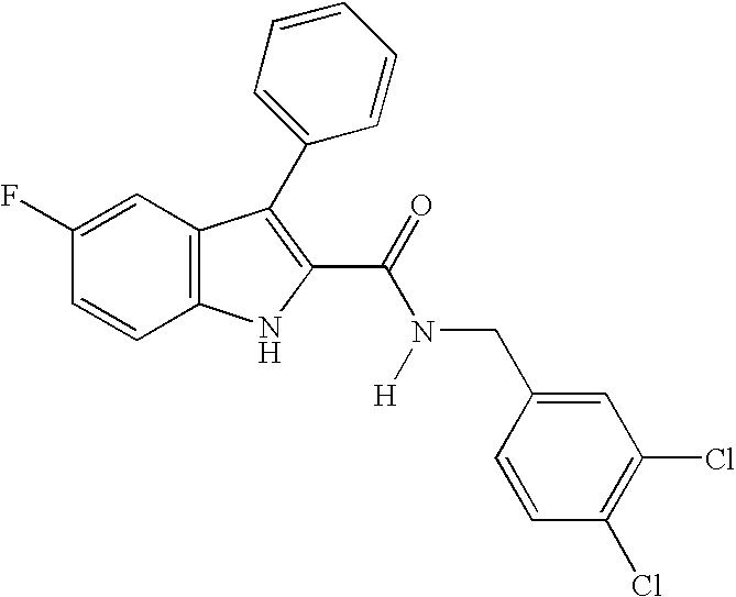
C1=C(F)C=CC2=C1C(C1=CC=CC=C1)=C(C(N(CC1=CC(Cl)=C(Cl)C=C1)[H])=O)N2
